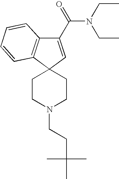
C1(C(=O)N(CC)CC)=CC2(C3=C1C=CC=C3)CCN(CCC(C)(C)C)CC2
